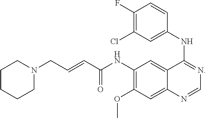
C1=NC2=CC(OC)=C(NC(C=CCN3CCCCC3)=O)C=C2C(NC2=CC(Cl)=C(F)C=C2)=N1
